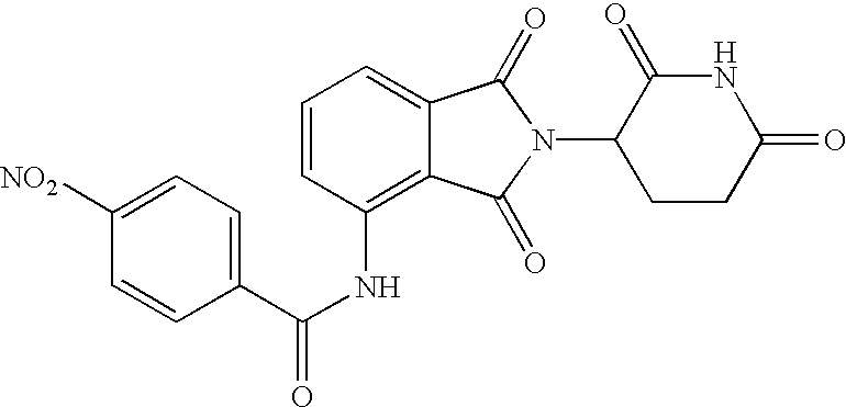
N1C(=O)CCC(N2C(=O)C3=CC=CC(NC(C4=CC=C([NO2])C=C4)=O)=C3C2=O)C1=O
